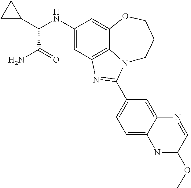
C1(NC(C2CC2)C(N)=O)=CC2=C3C(=C1)OCCCN3C(C1=CC=C3C(=C1)N=CC(OC)=N3)=N2
